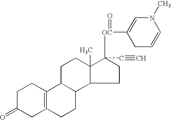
C1C(=O)CC2=C(C1)C1C(CC2)C2C(C)(CC1)C([OC](C1=CN(C)C=CC1)=O)(C#C)CC2
